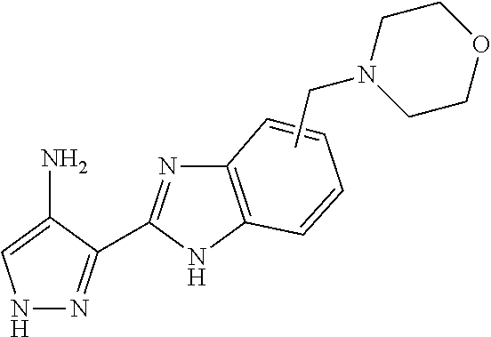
N1N=C(C2=NC3=C(N2)C=CC=C3)C(N)=C1.CCN1CCOCC1
